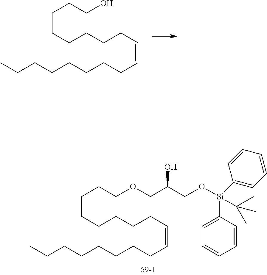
C(CCCCCC=CCCCCCCCC)CCOCC(CO[Si](C1=CC=CC=C1)(C1=CC=CC=C1)C(C)(C)C)O.C(CCCCCC=CCCCCCCCC)CCO
